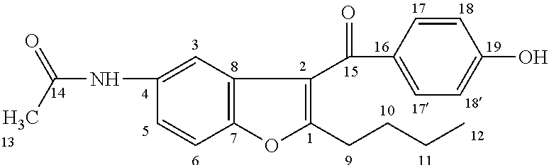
C1(NC(C)=O)=CC2=C(C=C1)OC(CCCC)=C2C(=O)C1=CC=C(O)C=C1
